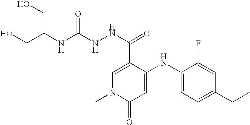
C1=C(C(NNC(NC(CO)CO)=O)=O)C(NC2=CC=C(CC)C=C2F)=CC(=O)N1C
